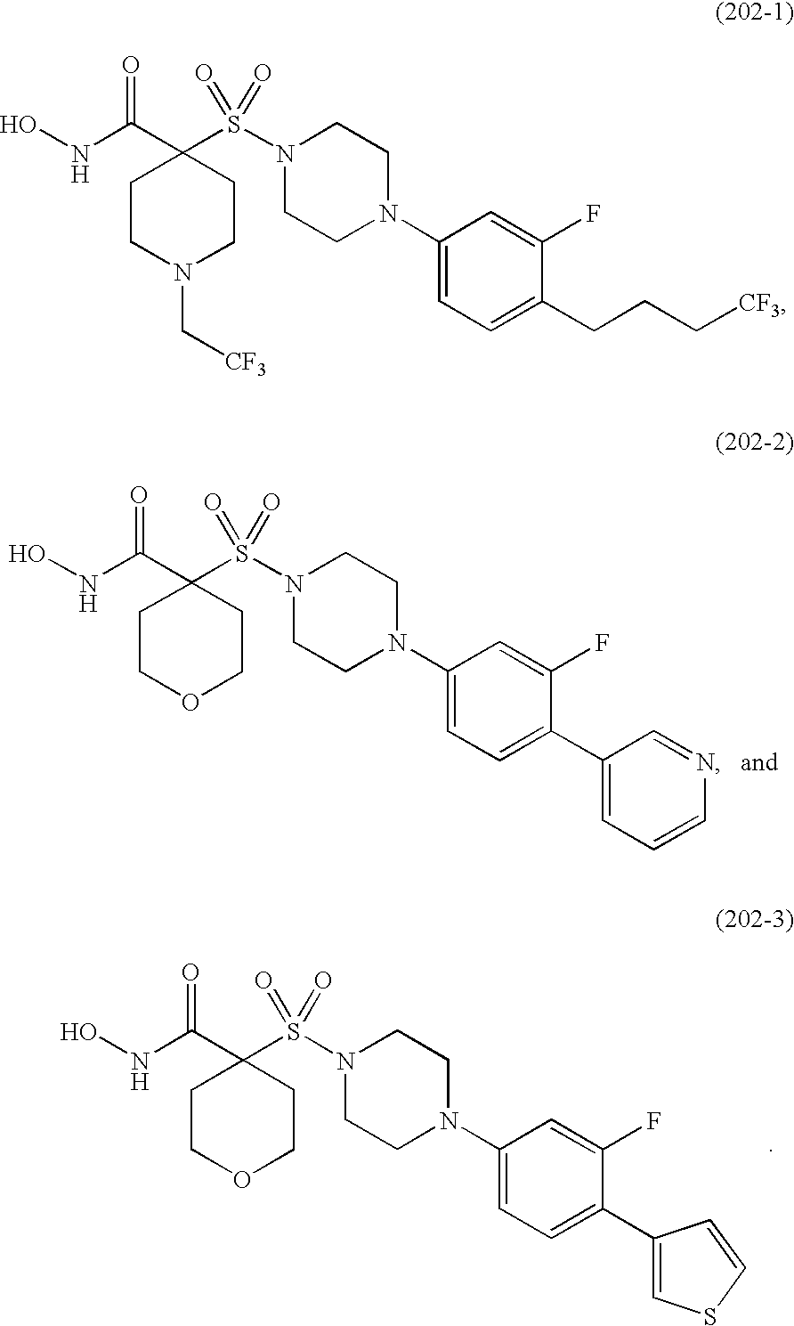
C1COCCC1(C(NO)=O)S(N1CCN(C2=CC=C(C3=CSC=C3)C(F)=C2)CC1)(=O)=O.C1COCCC1(C(NO)=O)S(N1CCN(C2=CC=C(C3=CC=CN=C3)C(F)=C2)CC1)(=O)=O.C1CN(C[CF3])CCC1(C(NO)=O)S(N1CCN(C2=CC=C(CCC[CF3])C(F)=C2)CC1)(=O)=O
